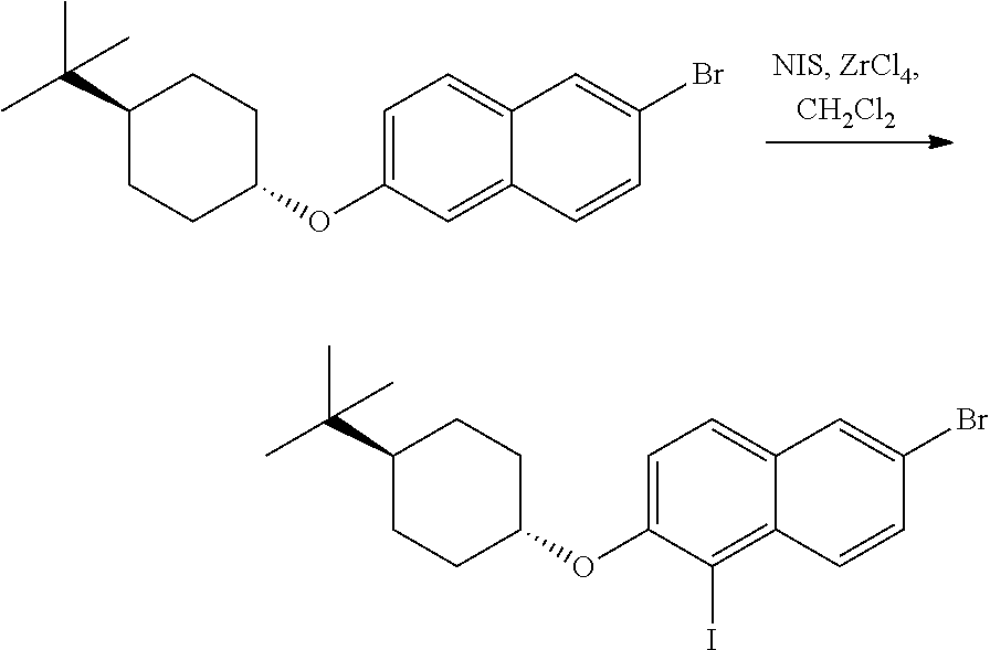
C1(C(C)(C)C)CCC(OC2=CC=C3C(=C2)C=CC(Br)=C3)CC1.C1(C(C)(C)C)CCC(OC2=CC=C3C(=C2I)C=CC(Br)=C3)CC1
